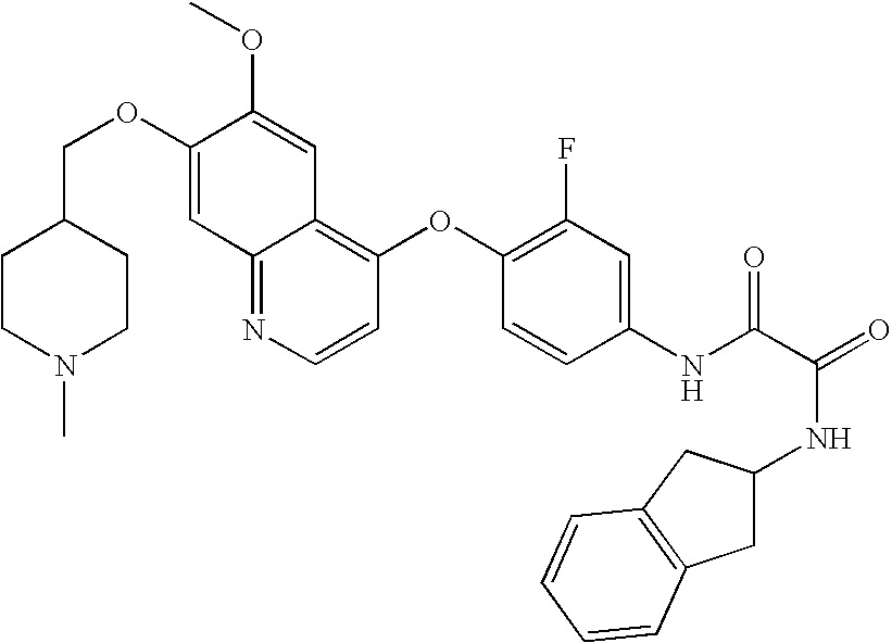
C(OC1=CC2=NC=CC(OC3=C(F)C=C(NC(C(=O)NC4CC5=C(C4)C=CC=C5)=O)C=C3)=C2C=C1OC)C1CCN(C)CC1
